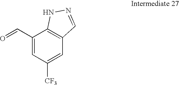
C1(C=O)=CC([CF3])=CC2=C1NN=C2
